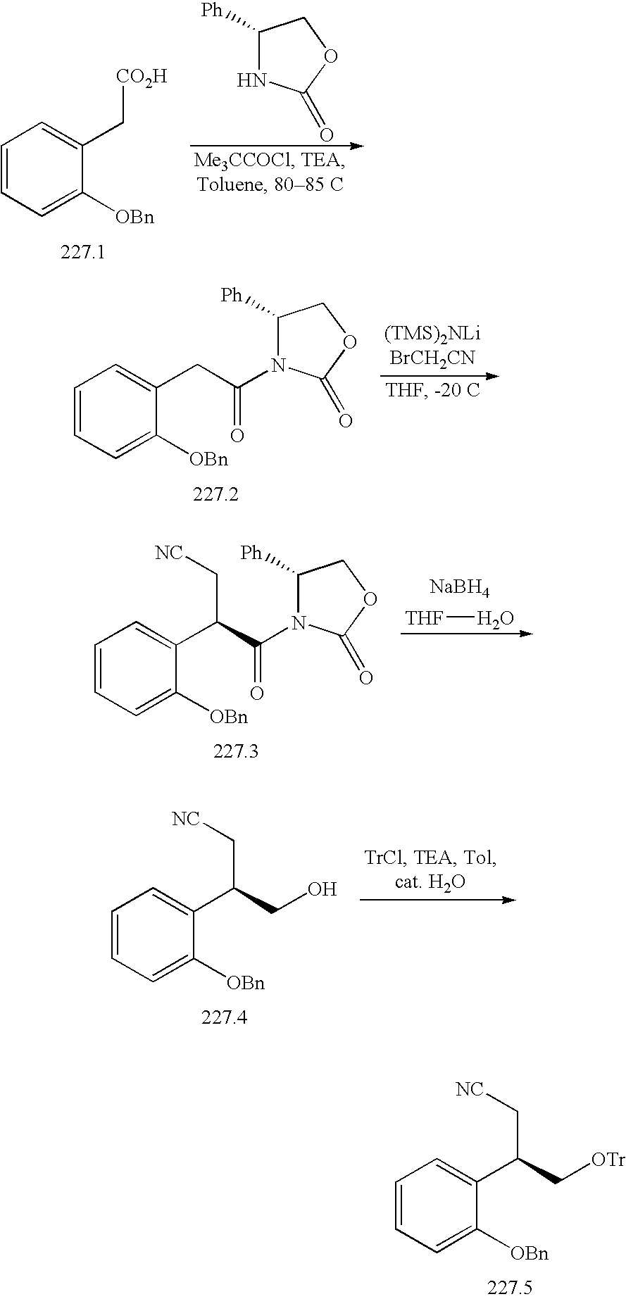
C1=CC=C([OBn])C(C[CO2H])=C1.C1([Ph])NC(=O)OC1.C1([Ph])N(C(CC2=CC=CC=C2[OBn])=O)C(=O)OC1.C1([Ph])N(C(C(C2=CC=CC=C2[OBn])C[NC])=O)C(=O)OC1.[NaBH4].[THF]O.C(C(C1=CC=CC=C1[OBn])C[NC])O.C(C(C1=CC=CC=C1[OBn])C[NC])[OTr]
